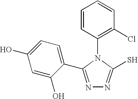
C1(N2C(S)=NN=C2C2=CC=C(O)C=C2O)=C(Cl)C=CC=C1
